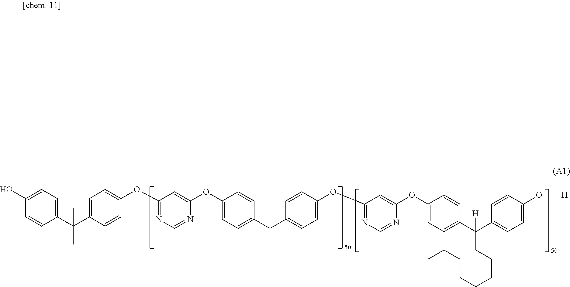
C1=CC(OC2=NC=NC(OC3=CC=C(C(C4=CC=C(OC5=NC=NC(OC6=CC=C(C(CCCCCCCCC)(C7=CC=C(O[H])C=C7)[H])C=C6)=C5)C=C4)(C)C)C=C3)=C2)=CC=C1C(C1=CC=C(O)C=C1)(C)C
